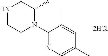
C1(N2C(C)CNCC2)=NC=C(C)C=C1C
